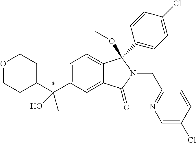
C1=C(C(C2CCOCC2)(C)O)C=C2C(=C1)C(OC)(C1=CC=C(Cl)C=C1)N(CC1=NC=C(Cl)C=C1)C2=O
